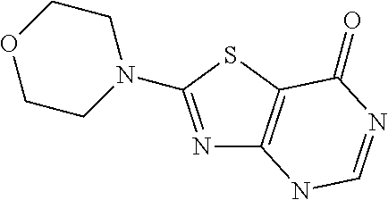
N1=C(N2CCOCC2)SC2=C1NC=NC2=O
